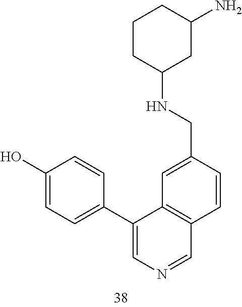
C(C1=CC2=C(C=C1)C=NC=C2C1=CC=C(O)C=C1)NC1CC(N)CCC1
